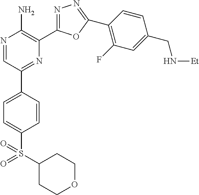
N1=CC(C2=CC=C(S(=O)(C3CCOCC3)=O)C=C2)=NC(C2=NN=C(C3=C(F)C=C(CN[Et])C=C3)O2)=C1N
